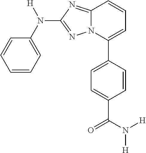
C1=CC=C(N(C2=NN3C(=N2)C=CC=C3C2=CC=C(C(=O)N([H])[H])C=C2)[H])C=C1
